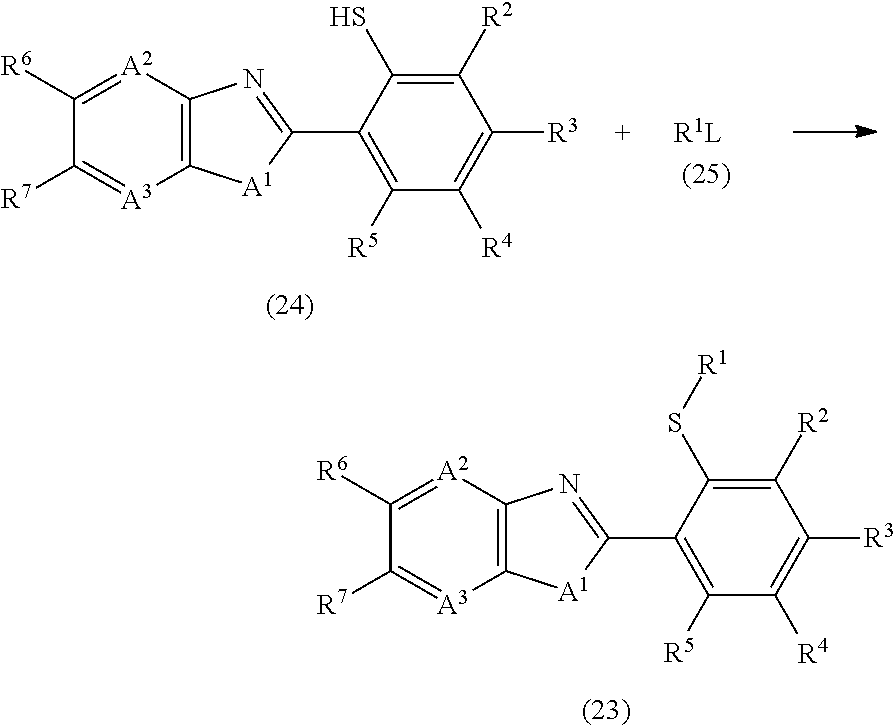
C12=C([A2]=C([R6])C([R7])=[A3]1)N=C(C1=C([R5])C([R4])=C([R3])C([R2])=C1S[R1])[A1]2.C12=C([A2]=C([R6])C([R7])=[A3]1)N=C(C1=C([R5])C([R4])=C([R3])C([R2])=C1S)[A1]2.[R1L]
